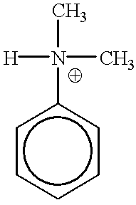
c1ccccc1N(C)(C)[H]
